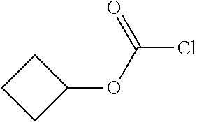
C1CCC1OC(Cl)=O
